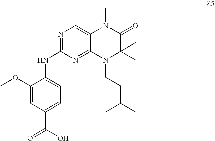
C1(OC)=CC(C(O)=O)=CC=C1NC1=NC=C2C(=N1)N(CCC(C)C)C(C)(C)C(=O)N2C
